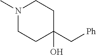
N1(C)CCC(C[Ph])(O)CC1
